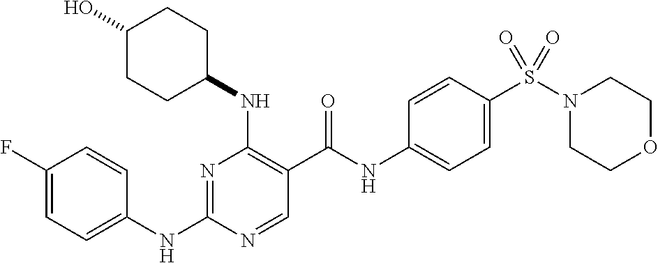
C1(NC2=NC(NC3CCC(O)CC3)=C(C(NC3=CC=C(S(N4CCOCC4)(=O)=O)C=C3)=O)C=N2)=CC=C(F)C=C1
